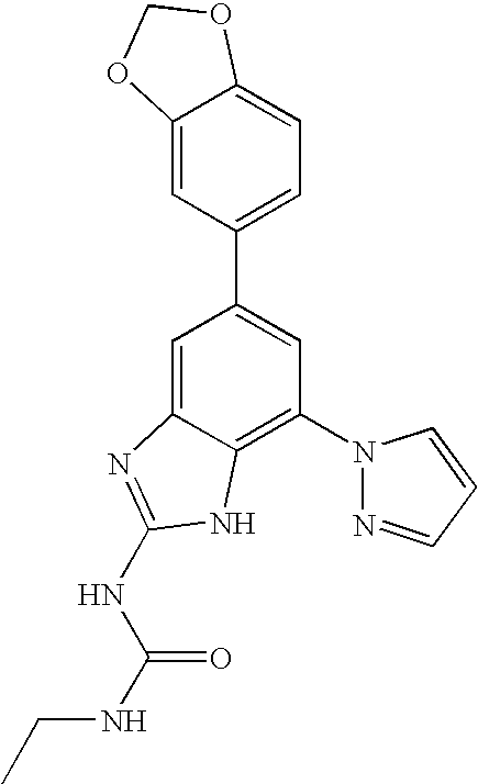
C1=C2C(=C(N3N=CC=C3)C=C1C1=CC=C3C(=C1)OCO3)NC(NC(=O)NCC)=N2
